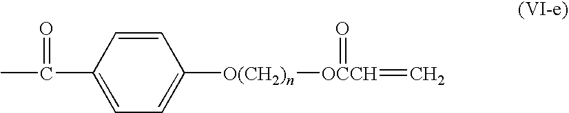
CC(C1=CC=C([O(CH2)n][OCCH](=C)=O)C=C1)=O
